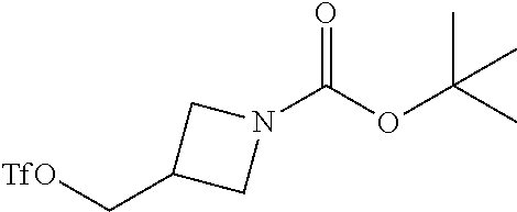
N1(C(OC(C)(C)C)=O)CC(C[TfO])C1
